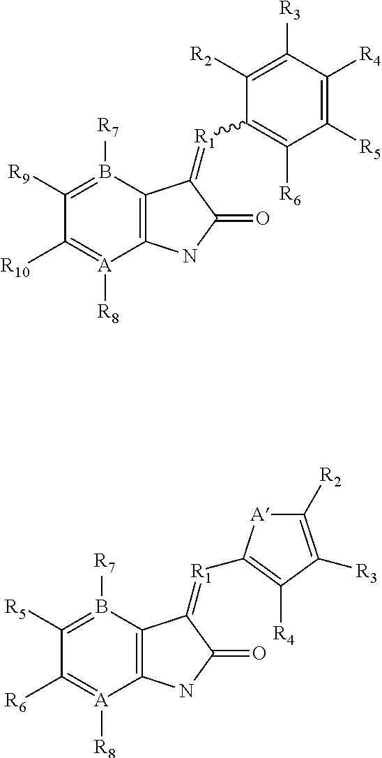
C12=C(B([R7])=C([R9])C([R10])=[A]1[R8])C(=[R1]C1=C([R6])C([R5])=C([R4])C([R3])=C1[R2])C(=O)N2.C12=C(B([R7])=C([R5])C([R6])=[A]1[R8])C(=[R1]C1=C([R4])C([R3])=C([R2])[A]1)C(=O)N2
